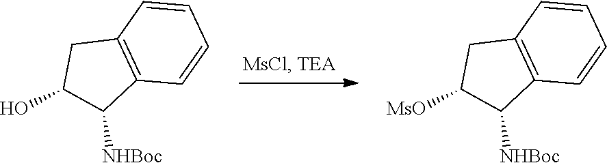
C1([NHBoc])C2=C(CC1O)C=CC=C2.C1([NHBoc])C2=C(CC1[MsO])C=CC=C2
